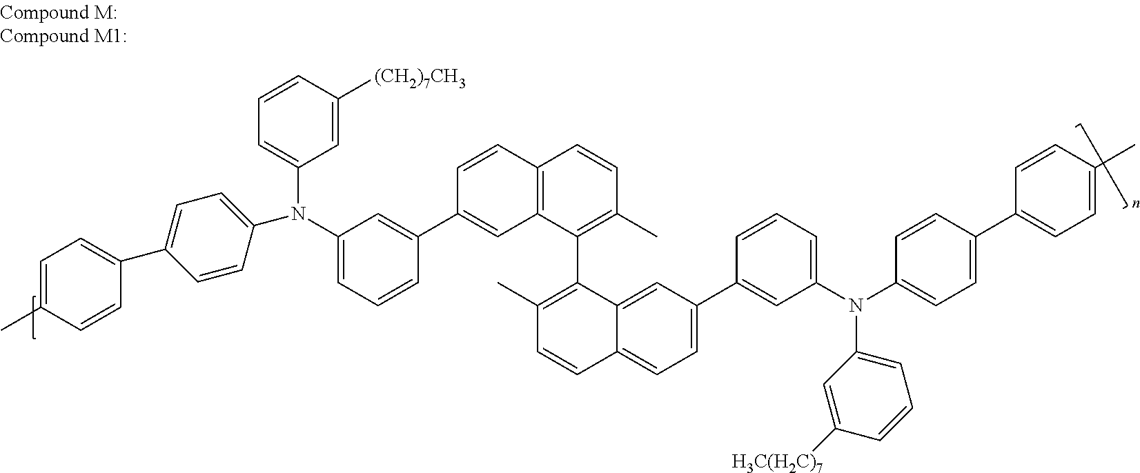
C1=C([(CH2)7CH3])C=CC=C1N(C1=CC=CC(C2=CC3=C(C=C2)C=CC(C)=C3C2=C(C)C=CC3=CC=C(C4=CC(N(C5=CC=C(C6=CC=C(C)C=C6)C=C5)C5=CC=CC([H3C(H2C)7])=C5)=CC=C4)C=C23)=C1)C1=CC=C(C2=CC=C(C)C=C2)C=C1
